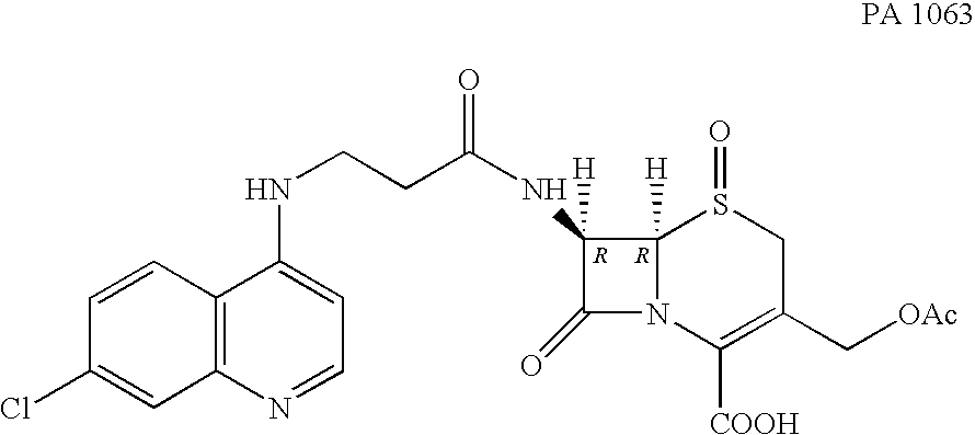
C1(=O)N2C([H])(C1([H])NC(CCNC1=CC=NC3=C1C=CC(Cl)=C3)=O)S(=O)CC(C[OAc])=C2[COOH]
